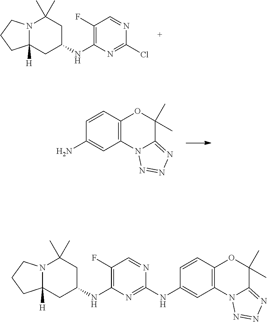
C1(Cl)=NC(NC2CC(C)(C)N3C([H])(C2)CCC3)=C(F)C=N1.C1=CC(N)=CC2=C1OC(C)(C)C1=NN=NN21.C1=CC2=C(C=C1NC1=NC(NC3CC(C)(C)N4C([H])(C3)CCC4)=C(F)C=N1)N1C(=NN=N1)C(C)(C)O2
